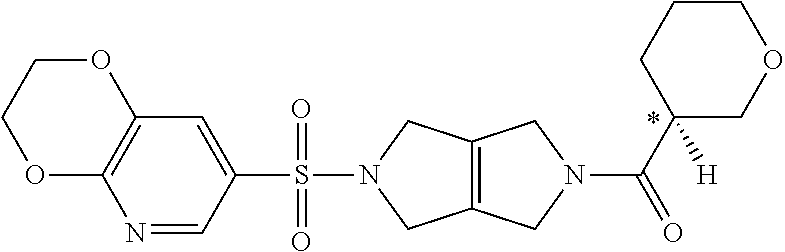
N1=CC(S(=O)(N2CC3=C(C2)CN(C(C2([H])COCCC2)=O)C3)=O)=CC2=C1OCCO2
